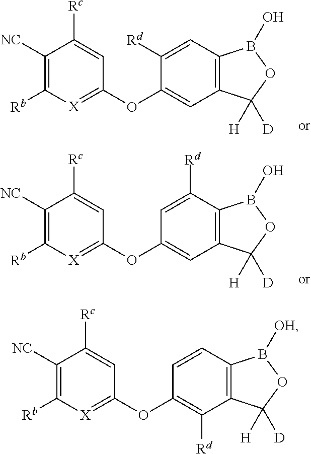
C1([NC])=C([Rb])[X]=C(OC2=CC3=C(C=C2[Rd])B(O)OC3([H])[D])C=C1[Rc].C1([NC])=C([Rb])[X]=C(OC2=CC3=C(C([Rd])=C2)B(O)OC3([H])[D])C=C1[Rc].C1([NC])=C([Rb])[X]=C(OC2=C([Rd])C3=C(C=C2)B([OH])OC3([H])[D])C=C1[Rc]
